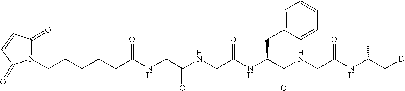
N1(CCCCCC(NCC(NCC(NC(C(NCC(NC(C)C[D])=O)=O)CC2=CC=CC=C2)=O)=O)=O)C(=O)C=CC1=O
